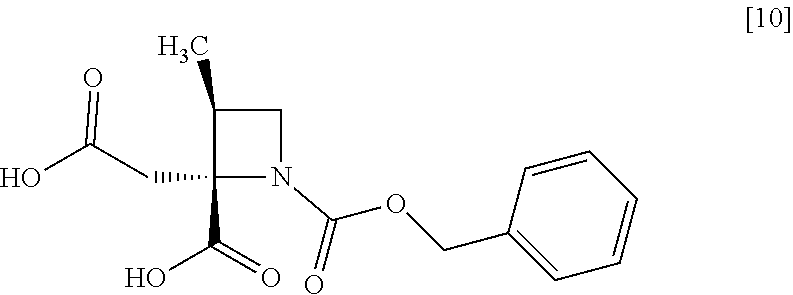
OC(CC1(C(O)=O)N(C(OCC2=CC=CC=C2)=O)CC1C)=O
